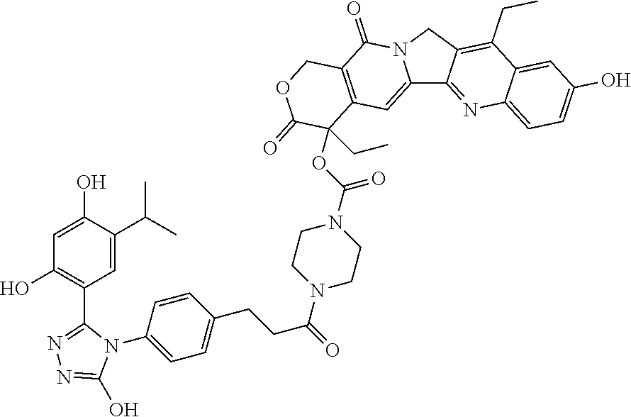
C12=CC3=C(C(=O)N1CC1=C(CC)C4=CC(O)=CC=C4N=C21)COC(=O)C3(OC(N1CCN(C(=O)CCC2=CC=C(N3C(C4=C(O)C=C(O)C(C(C)C)=C4)=NN=C3O)C=C2)CC1)=O)CC
